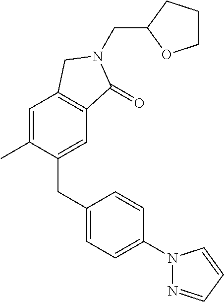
C(C1OCCC1)N1C(=O)C2=C(C=C(C)C(CC3=CC=C(N4N=CC=C4)C=C3)=C2)C1
